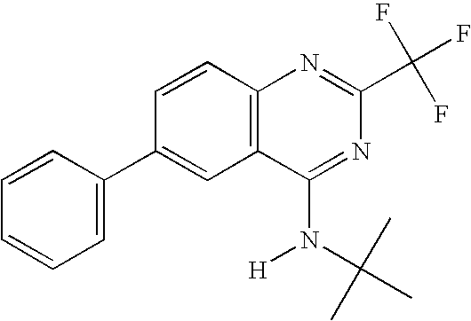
C1=CC(C2=CC3=C(C=C2)N=C(C(F)(F)F)N=C3N(C(C)(C)C)[H])=CC=C1
